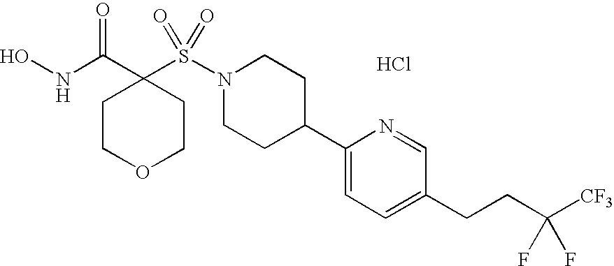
ONC(C1(S(N2CCC(C3=CC=C(CCC([CF3])(F)F)C=N3)CC2)(=O)=O)CCOCC1)=O.Cl
